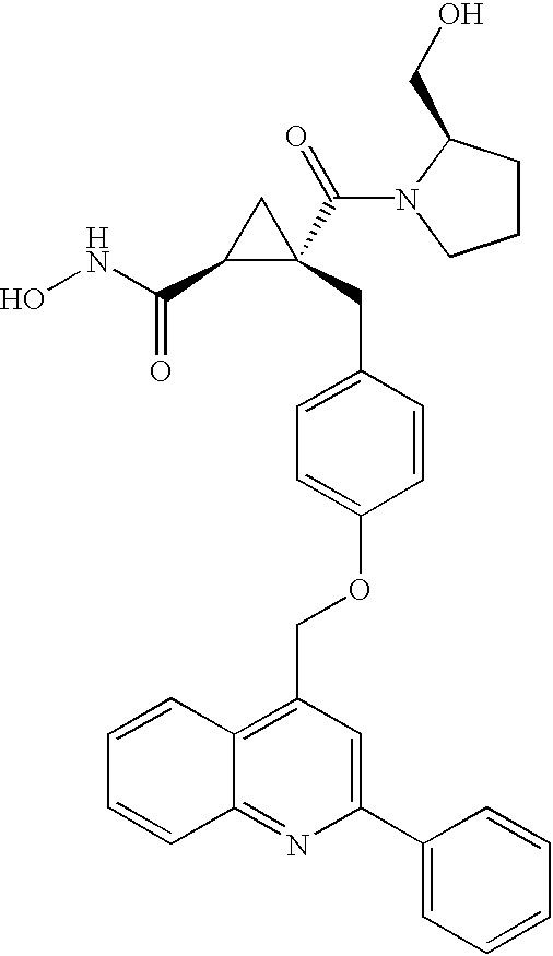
ONC(C1C(C(=O)N2C(CO)CCC2)(CC2=CC=C(OCC3=C4C(=NC(C5=CC=CC=C5)=C3)C=CC=C4)C=C2)C1)=O
